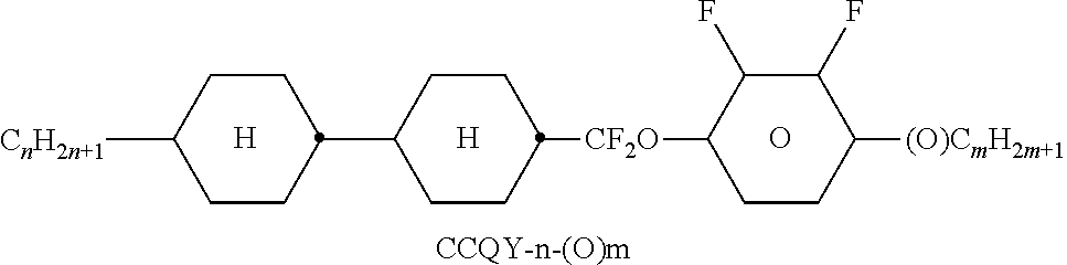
[CCQY-n-(O)m].O.C1(C2CCC([CnH2n+1])CC2)CCC([CF2O]C2C(F)C(F)C([(O)CmH2m+1])CC2)CC1.[H].[H]
